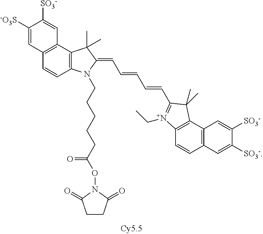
C1([-O3S])=CC2=C(C=C1[SO3-])C1=C(C=C2)N(CCCCCC(=O)ON2C(=O)CCC2=O)C(=CC=CC=CC2=[N+](CC)C3=C(C4=C(C=C3)C=C([SO3-])C([SO3-])=C4)C2(C)C)C1(C)C
